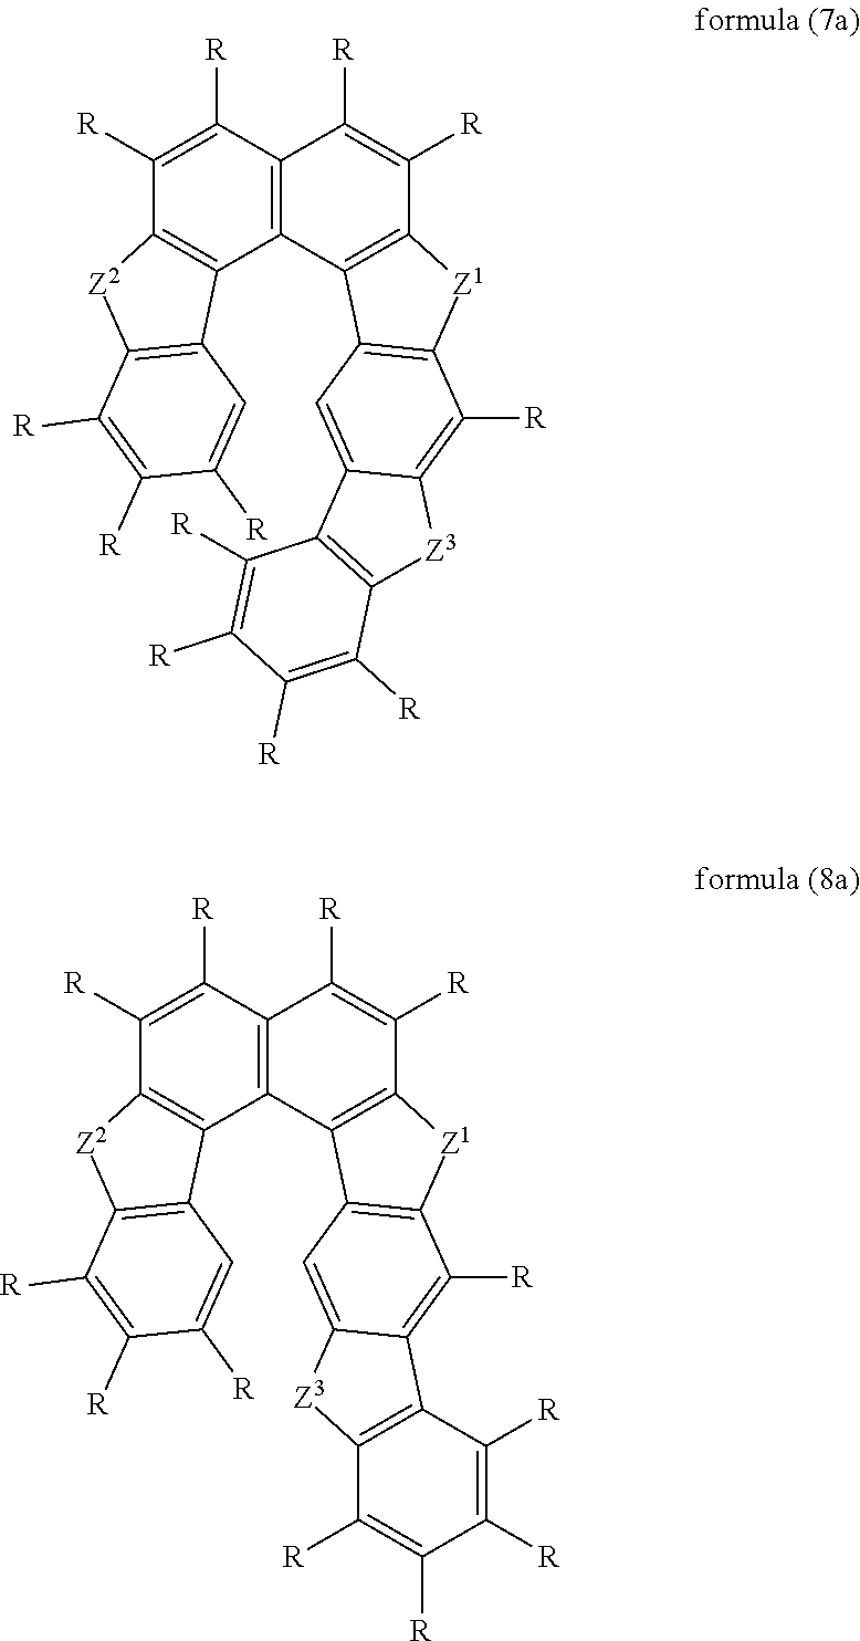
C12=C(C([R])=C([R])C3=C1C1=C([Z2]3)C([R])=C([R])C([R])=C1)C([R])=C([R])C1=C2C2=C([Z1]1)C([R])=C1C(=C2)[Z3]C2=C1C([R])=C([R])C([R])=C2[R].C12=C(C([R])=C([R])C3=C1C1=C([Z2]3)C([R])=C([R])C([R])=C1)C([R])=C([R])C1=C2C2=C([Z1]1)C([R])=C1C(=C2)C2=C([Z3]1)C([R])=C([R])C([R])=C2[R]
